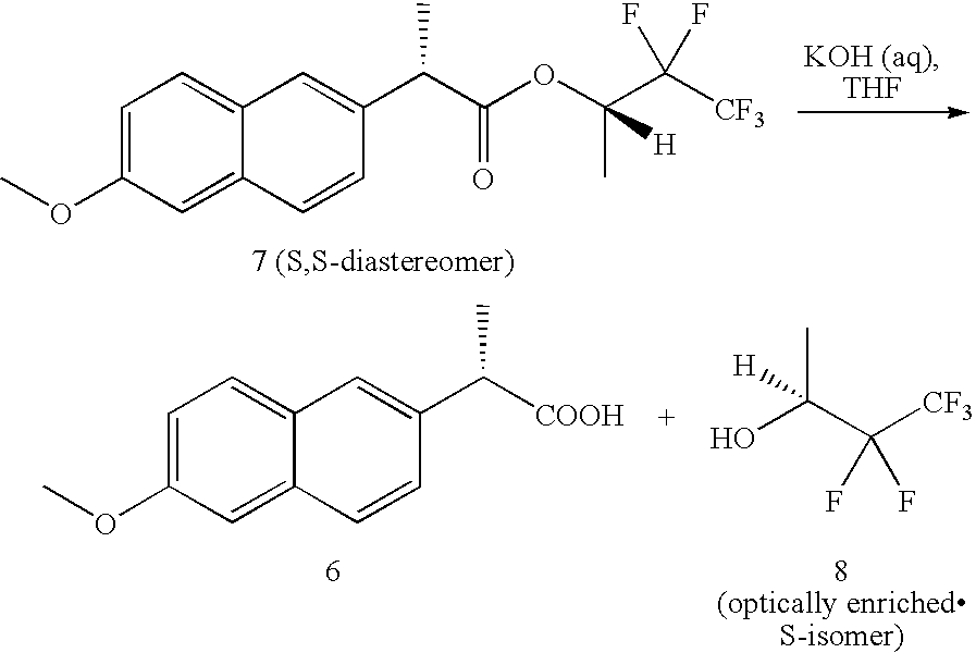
C1=C(OC)C=C2C(=C1)C=C(C(C)C(=O)OC(C)(C([CF3])(F)F)[H])C=C2.OC(C)(C([CF3])(F)F)[H].C1=C(OC)C=C2C(=C1)C=C(C(C)[COOH])C=C2
